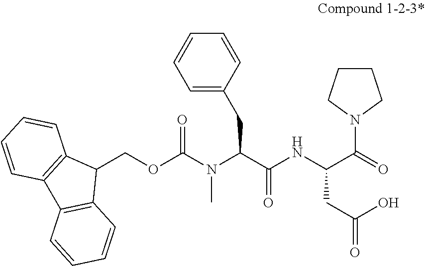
C1(COC(N(C(C(NC(C(=O)N2CCCC2)CC(O)=O)=O)CC2=CC=CC=C2)C)=O)C2=C(C3=C1C=CC=C3)C=CC=C2
